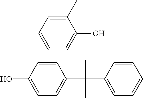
C1(C)=CC=CC=C1O.C1=CC(O)=CC=C1C(C1=CC=CC=C1)(C)C
